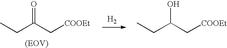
[H2].C(C)C(C[COOEt])=O.C(C)C(C[COOEt])O
